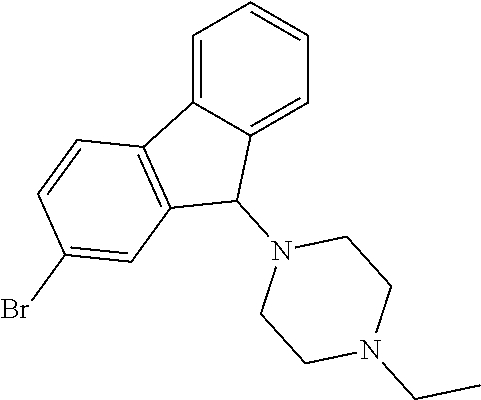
C1=C2C(=CC=C1)C(N1CCN(CC)CC1)C1=C2C=CC(Br)=C1
